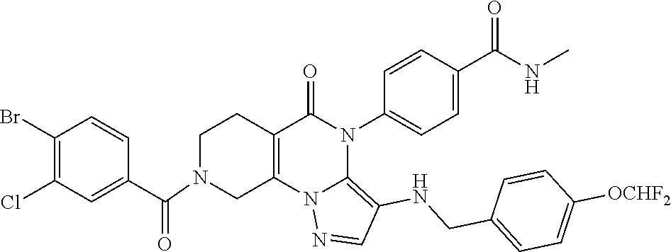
C1(Br)=C(Cl)C=C(C(=O)N2CC3=C(CC2)C(=O)N(C2=CC=C(C(NC)=O)C=C2)C2=C(NCC4=CC=C([OCHF2])C=C4)C=NN32)C=C1
